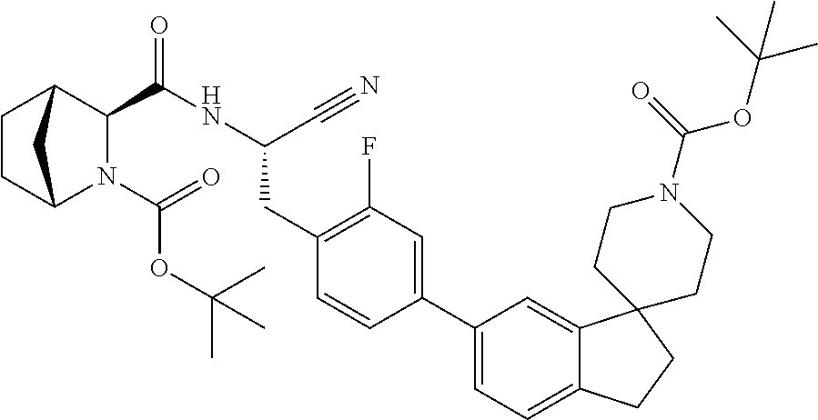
C1CC2N(C(OC(C)(C)C)=O)C(C(NC(C#N)CC3=C(F)C=C(C4=CC=C5C(=C4)C4(CC5)CCN(C(OC(C)(C)C)=O)CC4)C=C3)=O)C1C2
